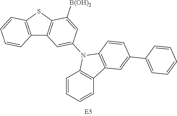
C12=C(SC3=C1C=C(N1C4=C(C=CC=C4)C4=C1C=CC(C1=CC=CC=C1)=C4)C=C3[B(OH)2])C=CC=C2
